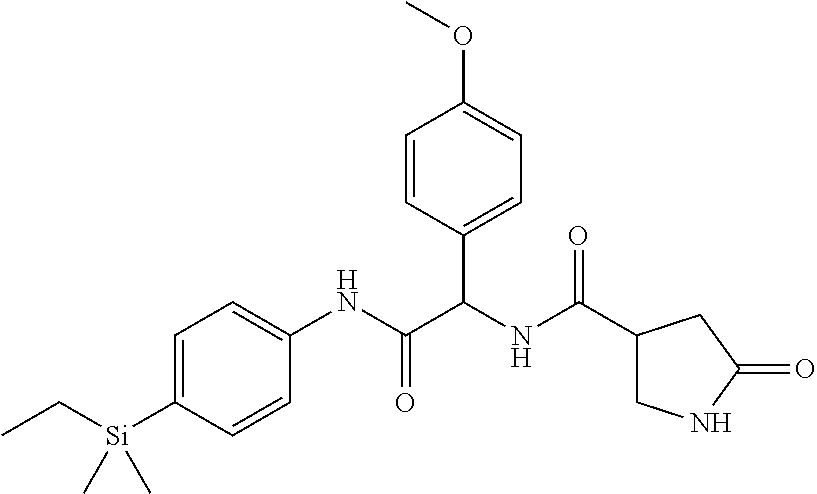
C1=C([Si](C)(C)CC)C=CC(NC(C(NC(=O)C2CNC(=O)C2)C2=CC=C(OC)C=C2)=O)=C1
